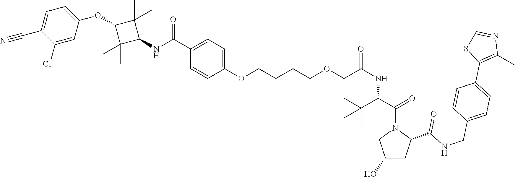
C1(O)CC(C(=O)NCC2=CC=C(C3=C(C)N=CS3)C=C2)N(C(=O)C(NC(COCCCCOC2=CC=C(C(=O)NC3C(C)(C)C(OC4=CC=C(C#N)C(Cl)=C4)C3(C)C)C=C2)=O)C(C)(C)C)C1
